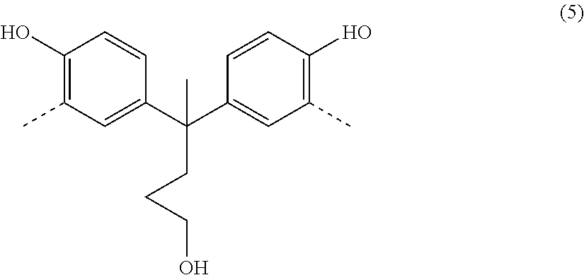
C1(O)=C(C)C=C(C(C2=CC(C)=C(O)C=C2)(C)CCCO)C=C1
